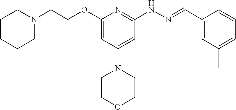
O(C1=CC(N2CCOCC2)=CC(NN=CC2=CC(C)=CC=C2)=N1)CCN1CCCCC1
